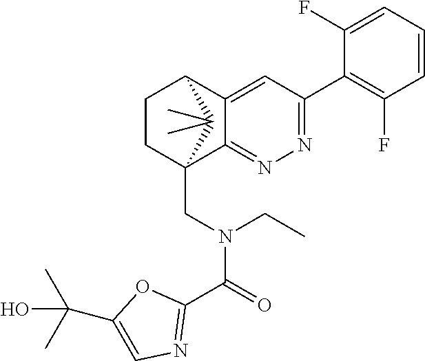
C12=CC(C3=C(F)C=CC=C3F)=NN=C1C1(CN(C(C3=NC=C(C(O)(C)C)O3)=O)CC)CCC2C1(C)C
